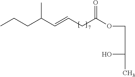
CCCC(C=CCC(OCC(O)C)=O)C
